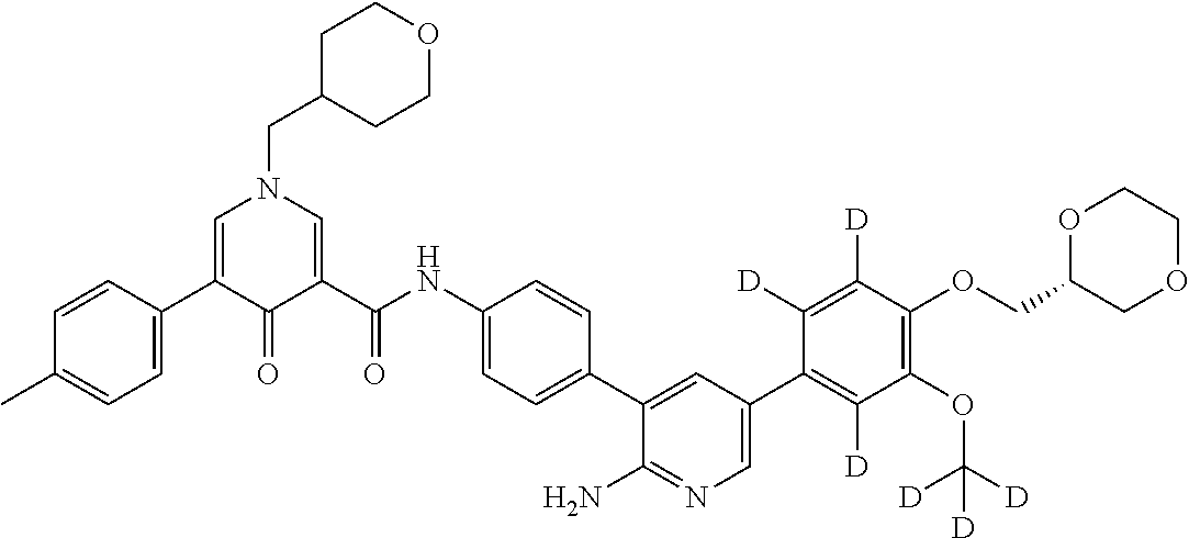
C1=CC(C2=CN(CC3CCOCC3)C=C(C(NC3=CC=C(C4=CC(C5=C([D])C(OC([D])([D])[D])=C(OCC6OCCOC6)C([D])=C5[D])=CN=C4N)C=C3)=O)C2=O)=CC=C1C
